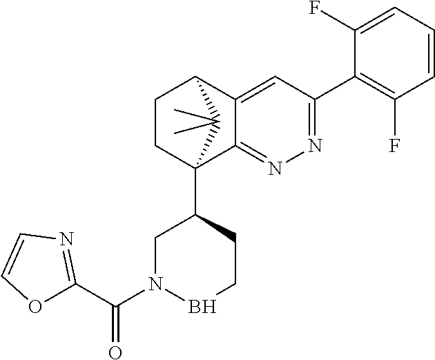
C1(F)=CC=CC(F)=C1C1=NN=C2C(=C1)C1CCC2(C2CN(C(=O)C3=NC=CO3)BCC2)C1(C)C
